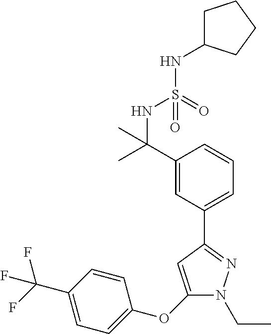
N1(CC)C(OC2=CC=C(C(F)(F)F)C=C2)=CC(C2=CC=CC(C(C)(NS(NC3CCCC3)(=O)=O)C)=C2)=N1
